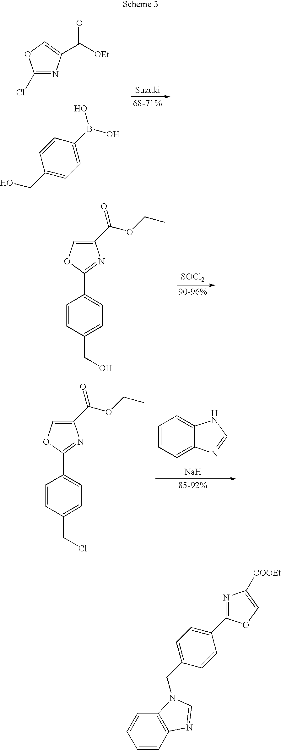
C1(Cl)=NC(C([OEt])=O)=CO1.OCC1=CC=C(B(O)O)C=C1.C1=CC(CO)=CC=C1C1=NC(C(OCC)=O)=CO1.[SOCl2].C1=CC(CCl)=CC=C1C1=NC(C(OCC)=O)=CO1.C1=CC=C2C(=C1)NC=N2.[Na].C1=CC2=C(C=C1)N(CC1=CC=C(C3=NC([COOEt])=CO3)C=C1)C=N2
